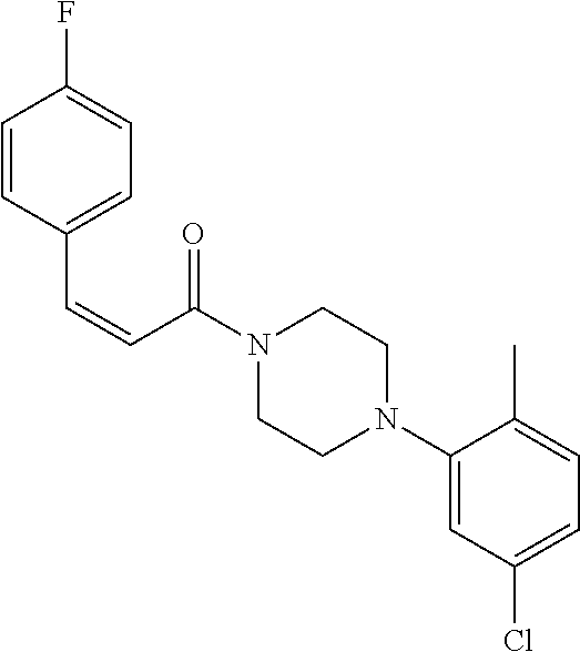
N1(C(C=CC2=CC=C(F)C=C2)=O)CCN(C2=CC(Cl)=CC=C2C)CC1
